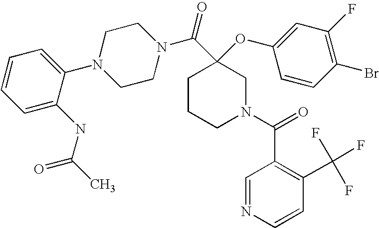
C1=C(NC(=O)C)C(N2CCN(C(=O)C3(OC4=CC(F)=C(Br)C=C4)CCCN(C(C4=C(C(F)(F)F)C=CN=C4)=O)C3)CC2)=CC=C1
